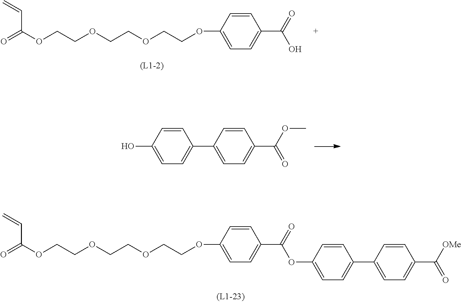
O=C(OCCOCCOCCOC1=CC=C(C(=O)OC2=CC=C(C3=CC=C(C(=O)[OMe])C=C3)C=C2)C=C1)C=C.O=C(OCCOCCOCCOC1=CC=C(C(=O)O)C=C1)C=C.C1(O)=CC=C(C2=CC=C(C(=O)OC)C=C2)C=C1
